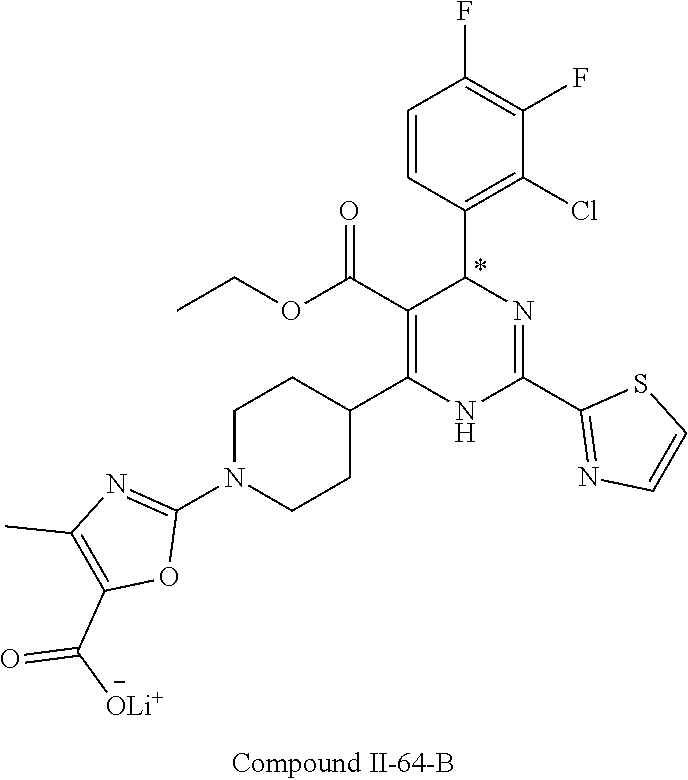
C1(F)=C(F)C=CC(C2N=C(C3=NC=CS3)NC(C3CCN(C4=NC(C)=C(C(=O)[OLi+])O4)CC3)=C2C(OCC)=O)=C1Cl
